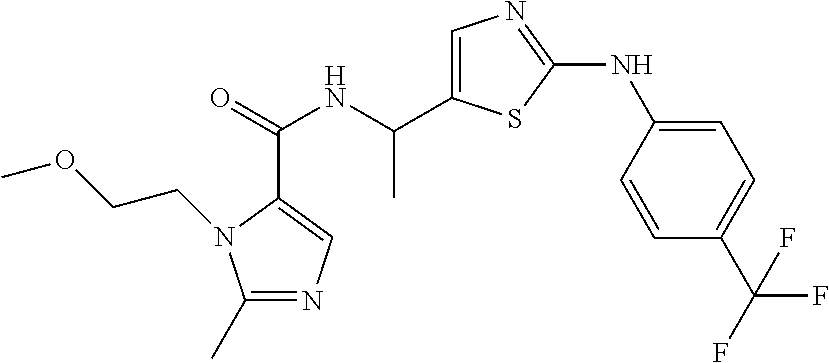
C(=O)(NC(C1=CN=C(NC2=CC=C(C(F)(F)F)C=C2)S1)C)C1=CN=C(C)N1CCOC
